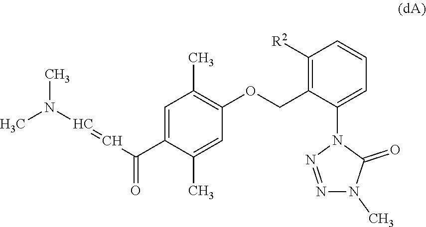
C1=C(C(C=CN(C)C)=O)C(C)=CC(OCC2=C([R2])C=CC=C2N2N=NN(C)C2=O)=C1C
